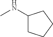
C1(NC)CCCC1
